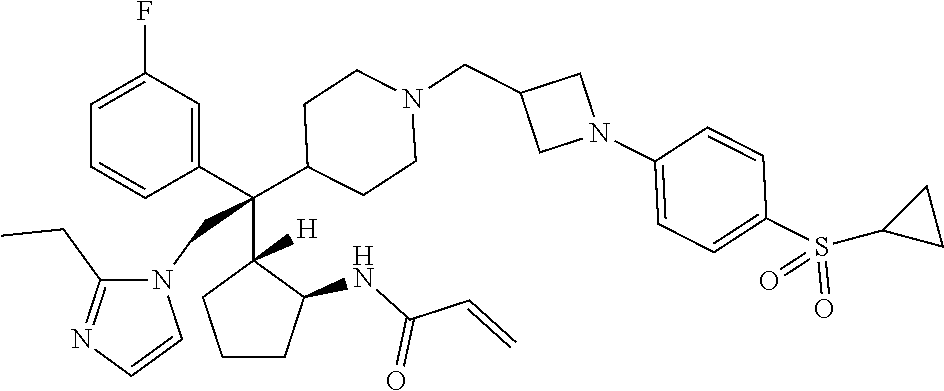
C1=C(F)C=C(C(C2([H])CCCC2NC(C=C)=O)(C2CCN(CC3CN(C4=CC=C(S(=O)(=O)C5CC5)C=C4)C3)CC2)CN2C(CC)=NC=C2)C=C1
